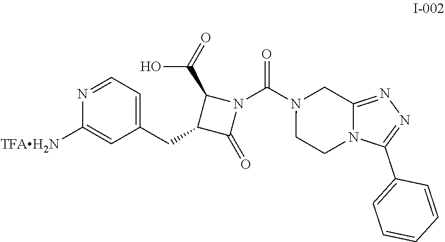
N1=CC=C(CC2C(=O)N(C(N3CC4=NN=C(C5=CC=CC=C5)N4CC3)=O)C2C(=O)O)C=C1[TFAH2N]
